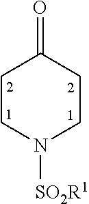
C1CN([SO2R1])CCC1=O
